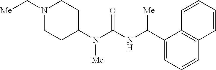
N1(C[Me])CCC(N(C(=O)NC(C2=CC=CC3=C2C=CC=C3)[Me])[Me])CC1
